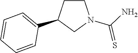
C1=CC=CC(C2CCN(C(N)=S)C2)=C1
